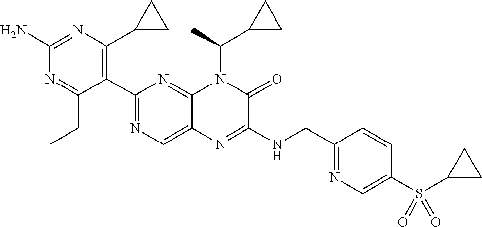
C1(N)=NC(C2CC2)=C(C2=NC=C3C(=N2)N(C(C)C2CC2)C(=O)C(NCC2=NC=C(S(=O)(=O)C4CC4)C=C2)=N3)C(CC)=N1
